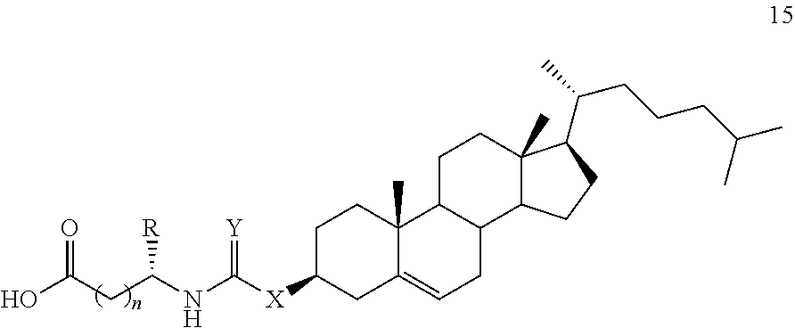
C1([X]C(NC(CC(O)=O)[R])=[Y])CC2=CCC3C(C2(C)CC1)CCC1(C)C3CCC1C(C)CCCC(C)C
